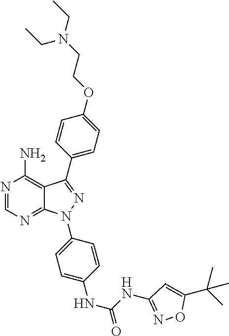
N1=CN=C2C(=C1N)C(C1=CC=C(OCCN(CC)CC)C=C1)=NN2C1=CC=C(NC(NC2=NOC(C(C)(C)C)=C2)=O)C=C1
